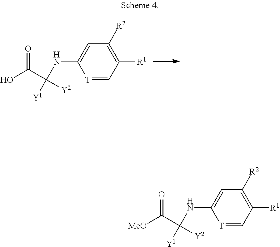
O=C(C([Y2])(NC1=CC([R2])=C([R1])C=[T]1)[Y1])O.O=C(C([Y2])(NC1=CC([R2])=C([R1])C=[T]1)[Y1])[MeO]
